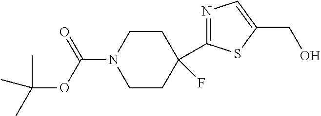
C1(C2(F)CCN(C(=O)OC(C)(C)C)CC2)=NC=C(CO)S1
